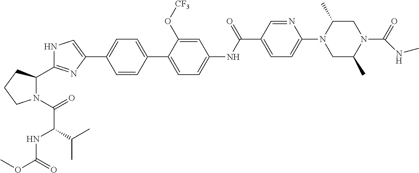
C1=C(C2=CC=C(C3=CNC(C4N(C(=O)C(NC(OC)=O)C(C)C)CCC4)=N3)C=C2)C(O[CF3])=CC(NC(C2=CC=C(N3CC(C)N(C(=O)NC)CC3C)N=C2)=O)=C1
